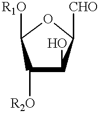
C1([R1O])C([R2O])C(O)C([CHO])O1
